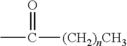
CC([(CH2)nCH3])=O
